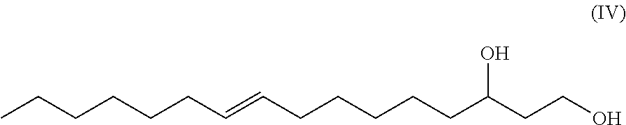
C(CC=CCCCCCC(CCO)O)CCCC
